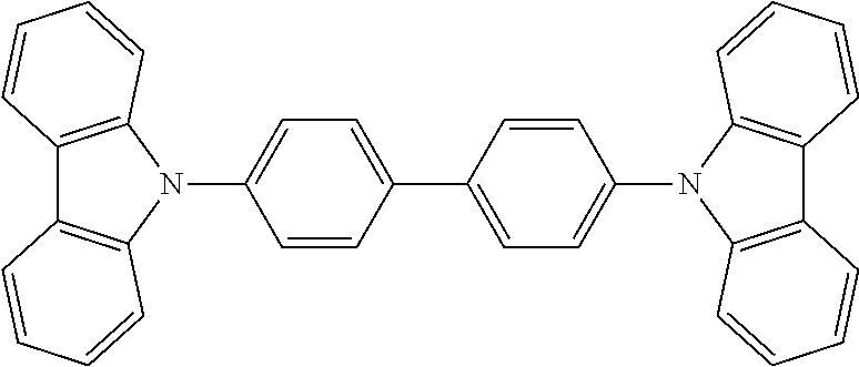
C12=C(N(C3=CC=C(C4=CC=C(N5C6=C(C7=C5C=CC=C7)C=CC=C6)C=C4)C=C3)C3=C1C=CC=C3)C=CC=C2
